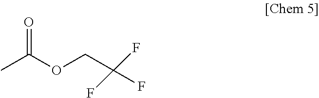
CC(OCC(F)(F)F)=O
